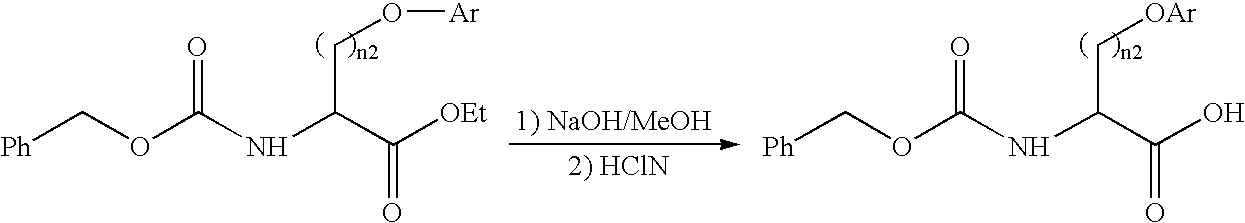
N(C(OC[Ph])=O)C(C(O)=O)C[OAr].[1) NaOH/MeOH].[2) HClN].N(C(OC[Ph])=O)C(C([OEt])=O)CO[Ar]
